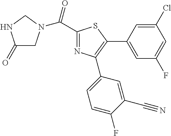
C1(C(=O)N2CC(=O)NC2)=NC(C2=CC=C(F)C(C#N)=C2)=C(C2=CC(F)=CC(Cl)=C2)S1
